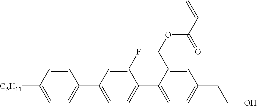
C1=CC([C5H11])=CC=C1C1=CC=C(C2=CC=C(CCO)C=C2COC(C=C)=O)C(F)=C1
